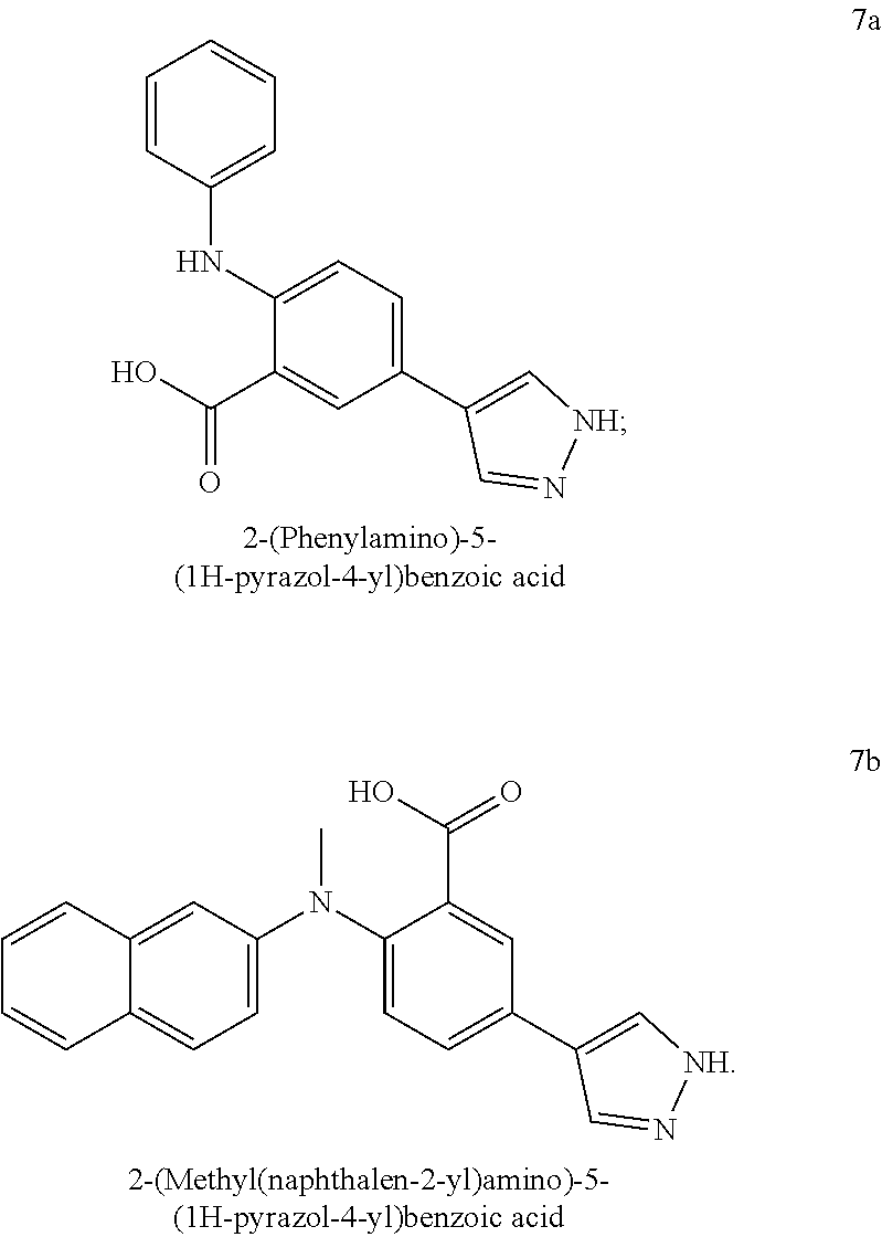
C1=CC(NC2=CC=C(C3=C[NH]N=C3)C=C2C(O)=O)=CC=C1.N(C1=CC=C(C2=C[NH]N=C2)C=C1C(=O)O)(C1=CC=C2C(=C1)C=CC=C2)C
